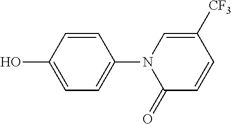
C1=CC(O)=CC=C1N1C(=O)C=CC([CF3])=C1
